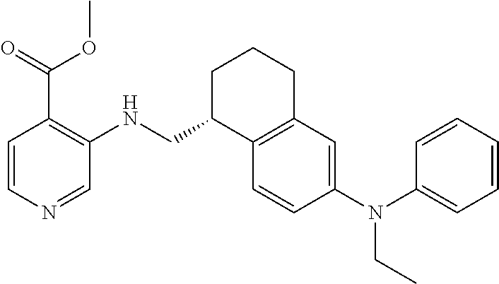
N(C1=CC=CC=C1)(C1=CC2=C(C=C1)C(CNC1=C(C(=O)OC)C=CN=C1)CCC2)CC
